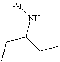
N(C(CC)CC)[R1]
